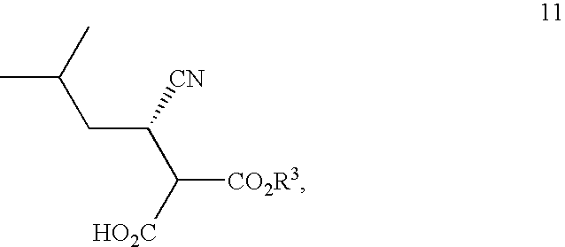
C(CC(C)C)(C([HO2C])[CO2R3])[CN]
